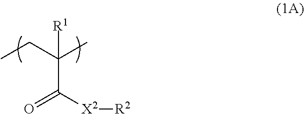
CCC(C)([R1])C([X2][R2])=O
